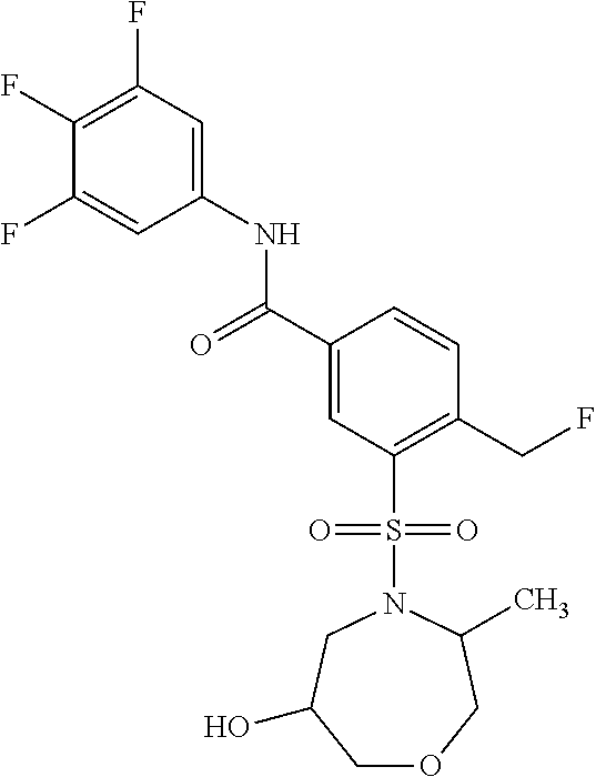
C1(F)=C(F)C=C(NC(C2=CC(S(N3CC(O)COCC3C)(=O)=O)=C(CF)C=C2)=O)C=C1F
